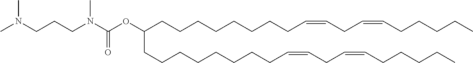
O(C(CCCCCCCCC=CCC=CCCCCC)CCCCCCCCC=CCC=CCCCCC)C(N(CCCN(C)C)C)=O
